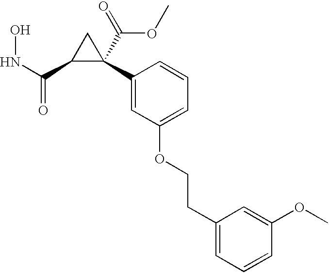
N(C(=O)C1C(C(=O)OC)(C2=CC(OCCC3=CC=CC(OC)=C3)=CC=C2)C1)O
